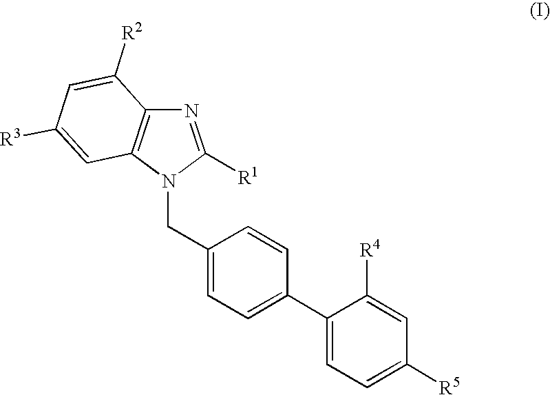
N1=C([R1])N(CC2=CC=C(C3=CC=C([R5])C=C3[R4])C=C2)C2=C1C([R2])=CC([R3])=C2
